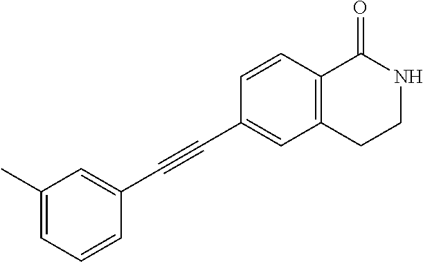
C1(C)=CC=CC(C#CC2=CC3=C(C=C2)C(=O)NCC3)=C1
